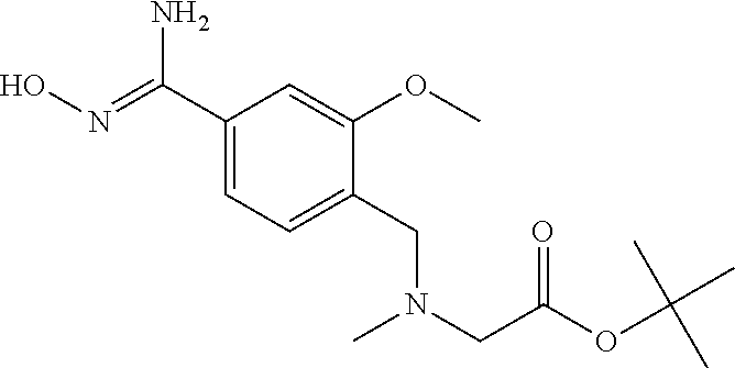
C1(C(=NO)N)=CC=C(CN(CC(OC(C)(C)C)=O)C)C(OC)=C1
